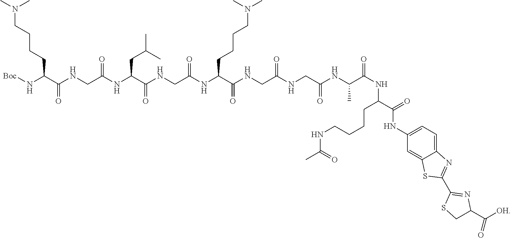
CN(C)CCCCC(N[Boc])C(NCC(NC(C(NCC(NC(C(NCC(NCC(=O)NC(C)C(NC(CCCCNC(C)=O)C(NC1=CC=C2C(=C1)SC(C1=NC(C([OH])=O)CS1)=N2)=O)=O)=O)=O)CCCCN(C)C)=O)=O)CC(C)C)=O)=O
